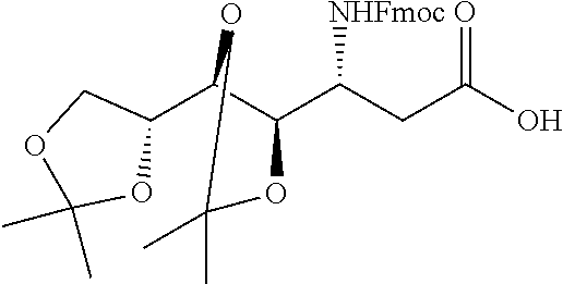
C1(C2C(C(CC(O)=O)[NHFmoc])OC(C)(C)O2)COC(C)(C)O1
